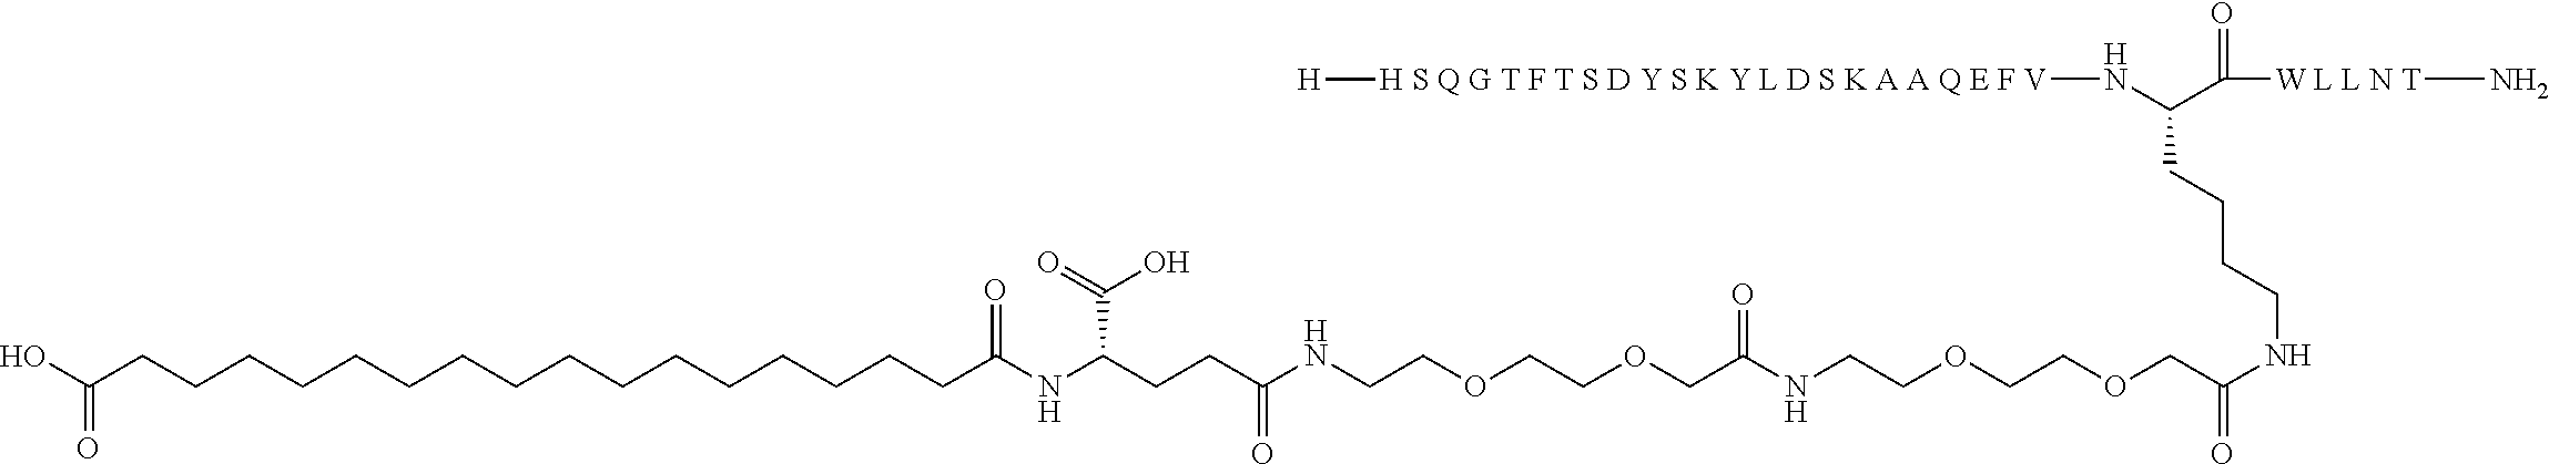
C(COCCOCCNC(CCC(NC(CCCCCCCCCCCCCCCCC(O)=O)=O)C(O)=O)=O)(=O)NCCOCCOCC(=O)NCCCCC(N[H S Q G T F T S D Y S K Y L D S K A A Q E F V][H])C(=O)[W L L N T]N
